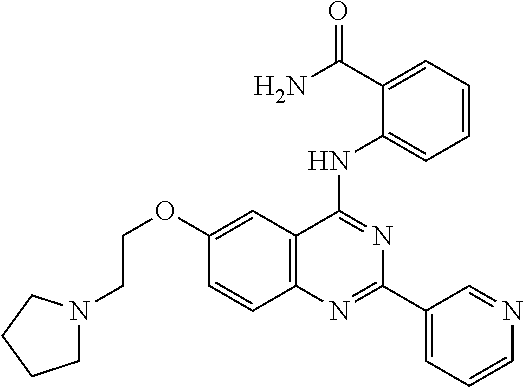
C12=C(C(NC3=CC=CC=C3C(N)=O)=NC(C3=CC=CN=C3)=N1)C=C(OCCN1CCCC1)C=C2
